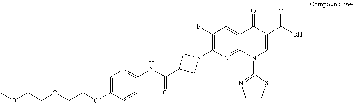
C12=CC(F)=C(N3CC(C(NC4=NC=C(OCCOCCOC)C=C4)=O)C3)N=C1N(C1=NC=CS1)C=C(C(O)=O)C2=O
